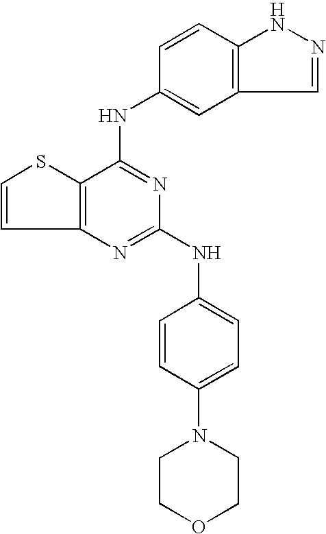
C12=C(C(NC3=CC4=C(C=C3)NN=C4)=NC(NC3=CC=C(N4CCOCC4)C=C3)=N1)SC=C2
